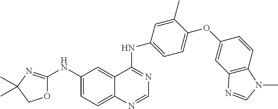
O1C(NC2=CC=C3C(=C2)C(NC2=CC=C(OC4=CC5=C(C=C4)N(C)C=N5)C(C)=C2)=NC=N3)=NC(C)(C)C1
